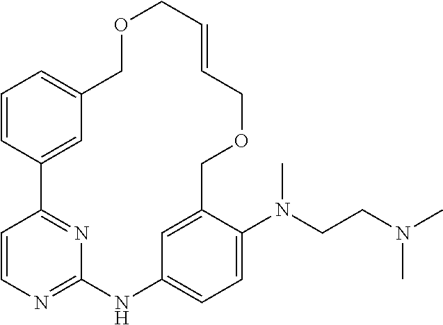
C1=CC2=CC(=C1)COCC=CCOCC1=CC(=CC=C1N(CCN(C)C)C)NC1=NC=CC2=N1
